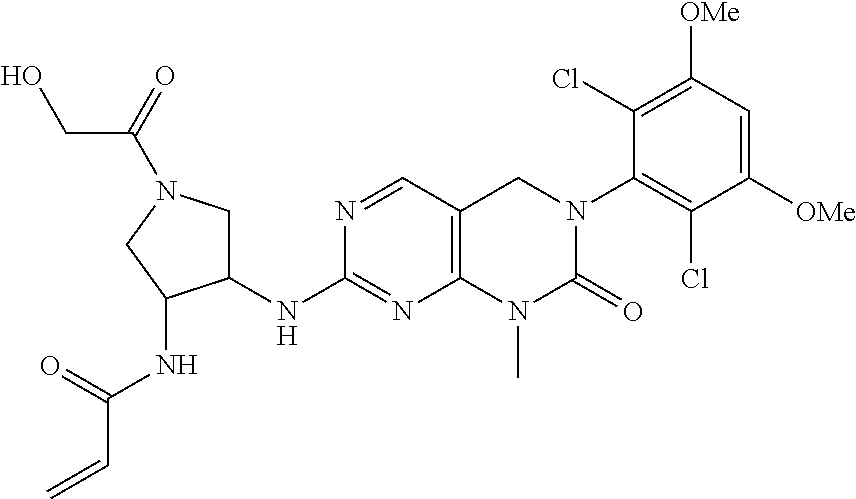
C12=C(C=NC(NC3CN(C(=O)CO)CC3NC(=O)C=C)=N1)CN(C1=C(Cl)C([OMe])=CC([OMe])=C1Cl)C(=O)N2C
